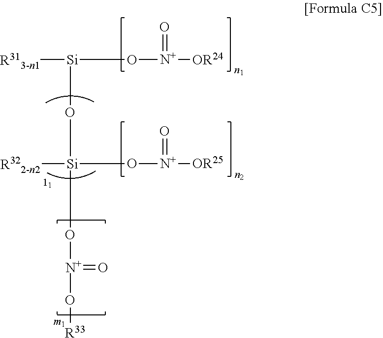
[R313-n1][Si](O[N+]([OR24])=O)O[Si](O[N+](=O)O[R33])([R322-n2])O[N+]([OR25])=O
